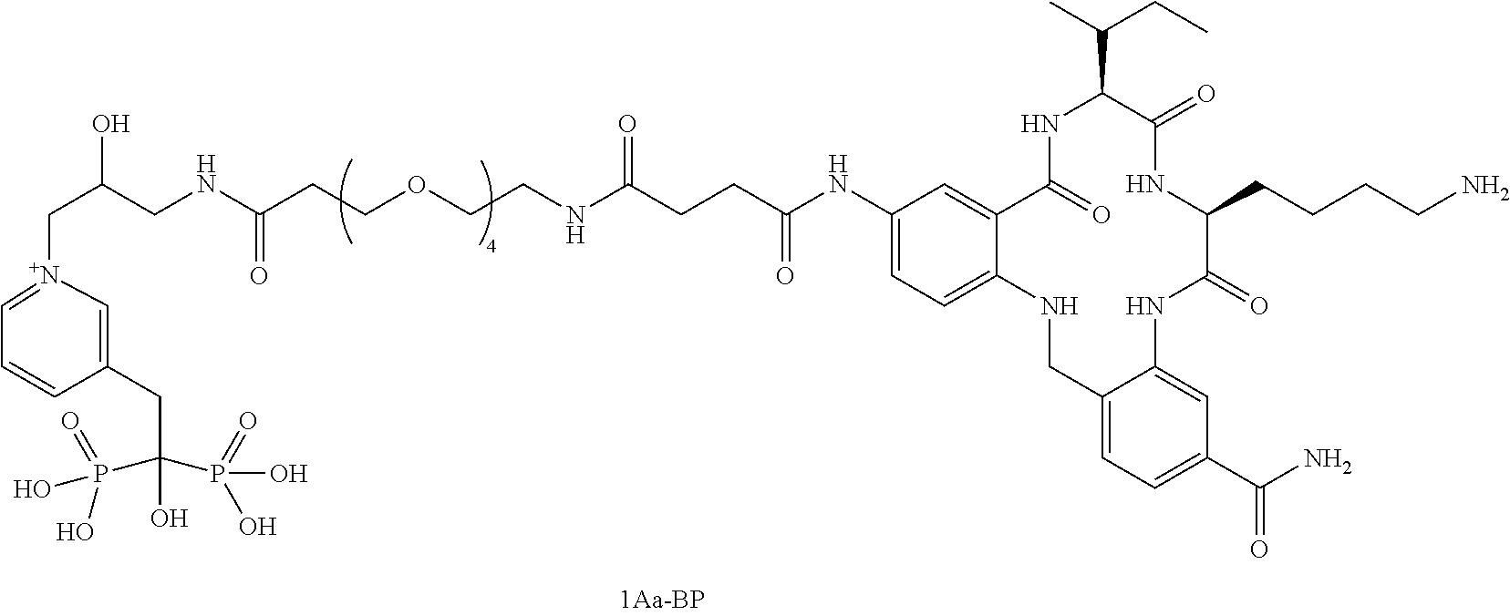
C(C(CNC(CCOCCNC(CCC(NC1=CC=C2C(=C1)C(=O)NC(C(CC)C)C(=O)NC(CCCCN)C(=O)NC1=CC(C(N)=O)=CC=C1CN2)=O)=O)=O)O)[N+]1=CC=CC(CC(P(=O)(O)O)(P(O)(=O)O)O)=C1
